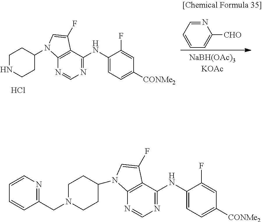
Cl.N1=CC=CC=C1[CHO].C12=C(N=CN=C1NC1=CC=C([CONMe2])C=C1F)N(C1CCNCC1)C=C2F.C12=C(N=CN=C1NC1=CC=C([CONMe2])C=C1F)N(C1CCN(CC3=NC=CC=C3)CC1)C=C2F
